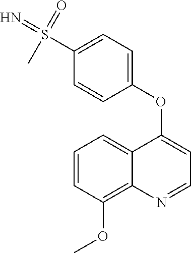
C1=CC(OC)=C2C(=C1)C(OC1=CC=C(S(=N)(C)=O)C=C1)=CC=N2
